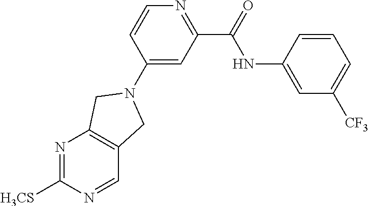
C1(N2CC3=C(N=C([H3CS])N=C3)C2)=CC(C(=O)NC2=CC([CF3])=CC=C2)=NC=C1
